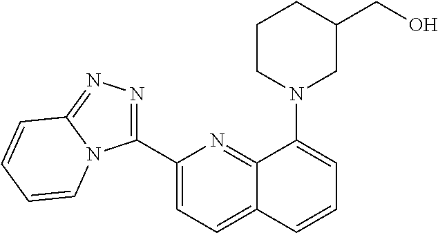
C1(C2=NN=C3N2C=CC=C3)=CC=C2C(=N1)C(N1CC(CO)CCC1)=CC=C2
